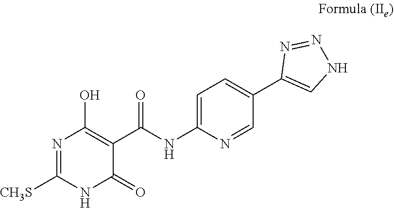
N1=C([CH3S])NC(=O)C(C(=O)NC2=CC=C(C3=CNN=N3)C=N2)=C1O
